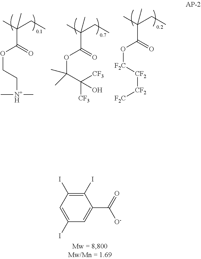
CC(CC)(C(OCC[N+H](C)C)=O)C.CC(CC)(C(OC(C([CF3])([CF3])O)(C)C)=O)C.CC(CC)(C(O[F2C][CF2][CF2][F2C])=O)C.O=C([O-])C1=CC(I)=CC(I)=C1I
